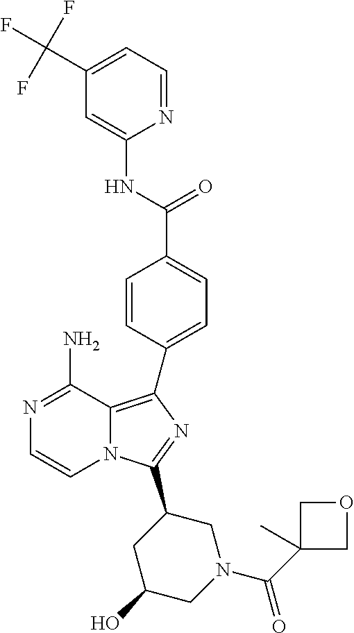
N1=C(N)C2=C(C3=CC=C(C(=O)NC4=CC(C(F)(F)F)=CC=N4)C=C3)N=C(C3CC(O)CN(C(=O)C4(C)COC4)C3)N2C=C1
